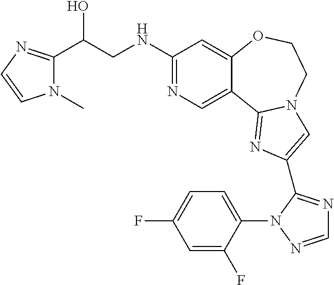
C1(NCC(O)C2=NC=CN2C)=NC=C2C(=C1)OCCN1C2=NC(C2=NC=NN2C2=CC=C(F)C=C2F)=C1
